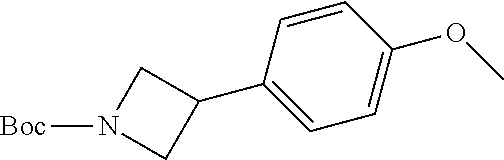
C1=CC(C2CN([Boc])C2)=CC=C1OC
